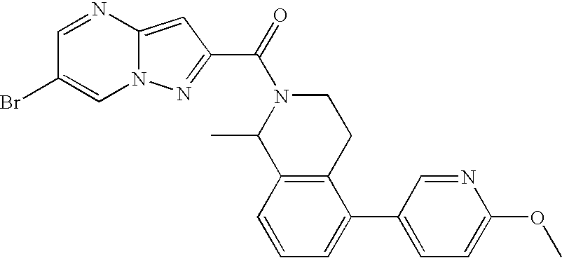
C1=NC2=CC(C(=O)N3C(C)C4=C(CC3)C(C3=CC=C(OC)N=C3)=CC=C4)=NN2C=C1Br
